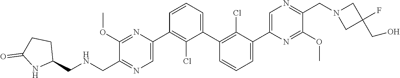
C1(C2=CN=C(CNCC3CCC(=O)N3)C(OC)=N2)=C(Cl)C(C2=C(Cl)C(C3=CN=C(CN4CC(F)(CO)C4)C(OC)=N3)=CC=C2)=CC=C1
